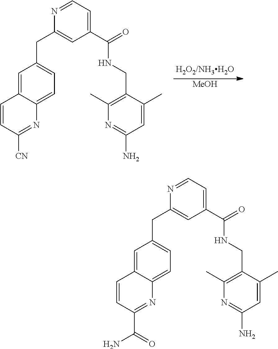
[MeOH].C1=NC(CC2=CC=C3C(=C2)C=CC([CN])=N3)=CC(C(NCC2=C(C)N=C(N)C=C2C)=O)=C1.C1=NC(CC2=CC=C3C(=C2)C=CC(C(N)=O)=N3)=CC(C(NCC2=C(C)N=C(N)C=C2C)=O)=C1
